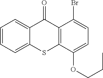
C1=CC=C2C(=C1)C(=O)C1=C(S2)C(OCCC)=CC=C1Br
